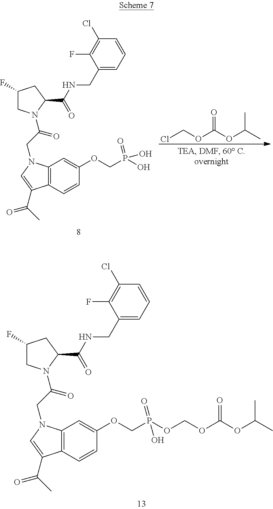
ClCOC(OC(C)C)=O.C12=C(C=CC(OCP(=O)(O)O)=C1)C(C(C)=O)=CN2CC(=O)N1CC(F)CC1C(=O)NCC1=CC=CC(Cl)=C1F.C12=C(C=CC(OCP(=O)(OCOC(OC(C)C)=O)O)=C1)C(C(C)=O)=CN2CC(=O)N1CC(F)CC1C(=O)NCC1=CC=CC(Cl)=C1F
